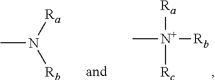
C[N+]([Rb])([Ra])[Rc].CN([Ra])[Rb]
